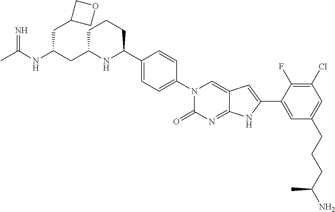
C1C(CC(NC(C)=N)CC2COC2)NC(C2=CC=C(N3C(=O)N=C4C(=C3)C=C(C3=CC(CCCC(N)C)=CC(Cl)=C3F)N4)C=C2)CC1
